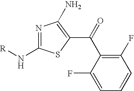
[R]NC1=NC(N)=C(C(=O)C2=C(F)C=CC=C2F)S1
